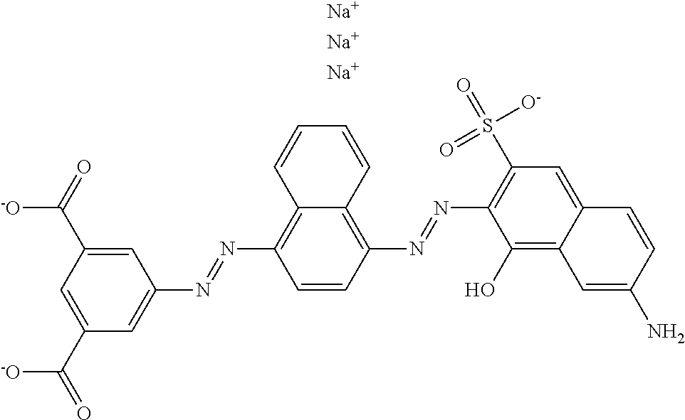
[Na].C1=CC(N=NC2=C(S(=O)([O-])=O)C=C3C(=C2O)C=C(N)C=C3)=C2C(=C1N=NC1=CC(C(=O)[-O])=CC(C(=O)[-O])=C1)C=CC=C2.[Na].[Na]
